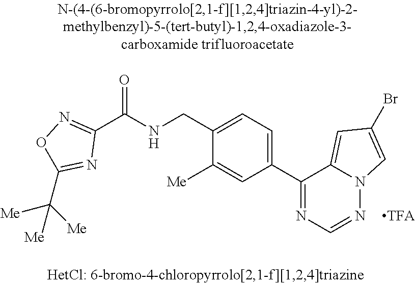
C1(CNC(C2=NOC(C([Me])([Me])[Me])=N2)=O)=CC=C(C2=NC=NN3C2=CC(Br)=C3)C=C1[Me]
